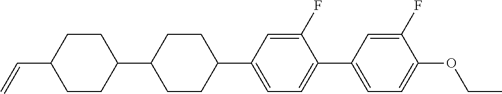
C1CC(C=C)CCC1C1CCC(C2=CC=C(C3=CC=C(OCC)C(F)=C3)C(F)=C2)CC1
